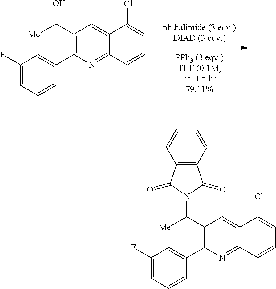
C12=NC(C3=CC(F)=CC=C3)=C(C(O)[Me])C=C1C(Cl)=CC=C2.C12=NC(C3=CC(F)=CC=C3)=C(C(N3C(=O)C4=C(C3=O)C=CC=C4)[Me])C=C1C(Cl)=CC=C2
